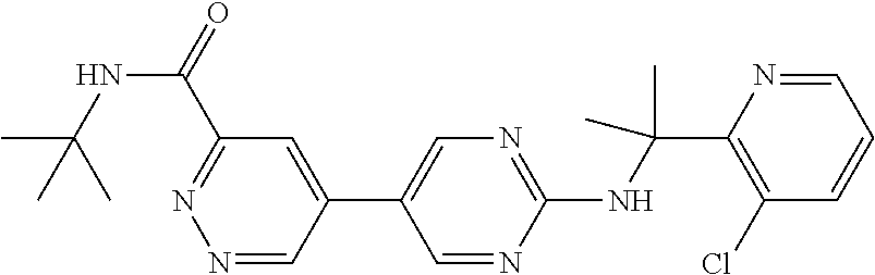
C1(NC(C2=C(Cl)C=CC=N2)(C)C)=NC=C(C2=CC(C(=O)NC(C)(C)C)=NN=C2)C=N1
